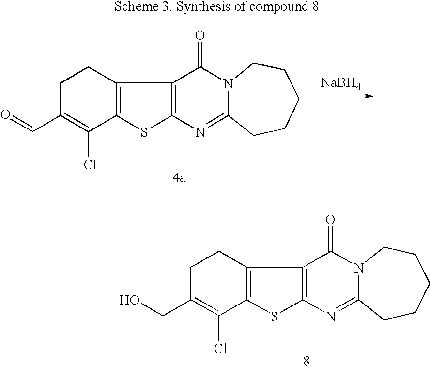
C1C(C=O)=C(Cl)C2=C(C1)C1=C(S2)N=C2N(C1=O)CCCCC2.[NaBH4].C1C(CO)=C(Cl)C2=C(C1)C1=C(S2)N=C2N(C1=O)CCCCC2
